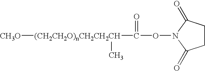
[(CH2CH2O)nCH2CH2CH]([CH3O])(C(ON1C(=O)CCC1=O)=O)C
